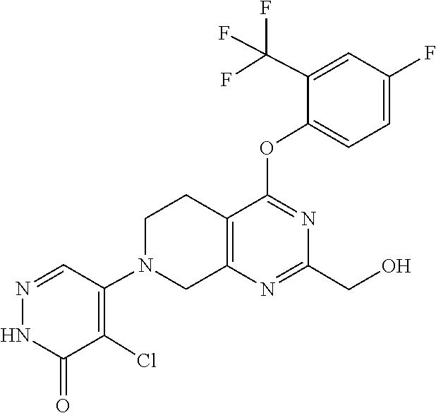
C(C1=NC2=C(CCN(C3=C(Cl)C(=O)NN=C3)C2)C(OC2=CC=C(F)C=C2C(F)(F)F)=N1)O
